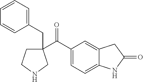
C(=O)(C1(CC2=CC=CC=C2)CCNC1)C1=CC=C2C(=C1)CC(=O)N2
